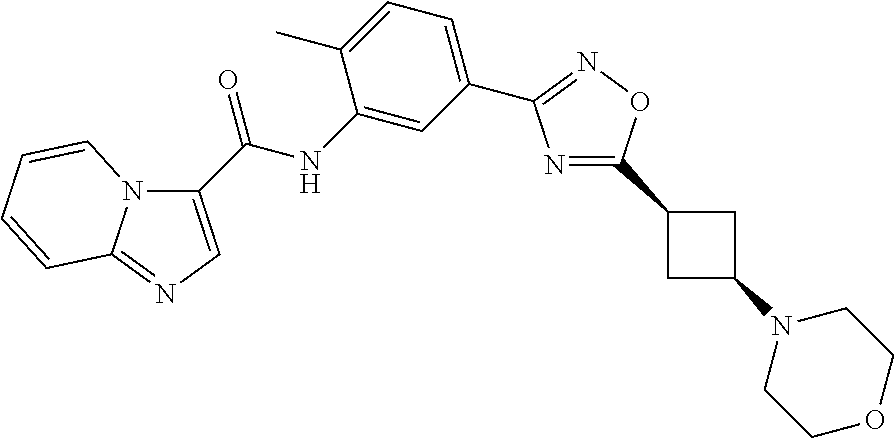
C1(NC(=O)C2=CN=C3N2C=CC=C3)=CC(C2=NOC(C3CC(N4CCOCC4)C3)=N2)=CC=C1C
